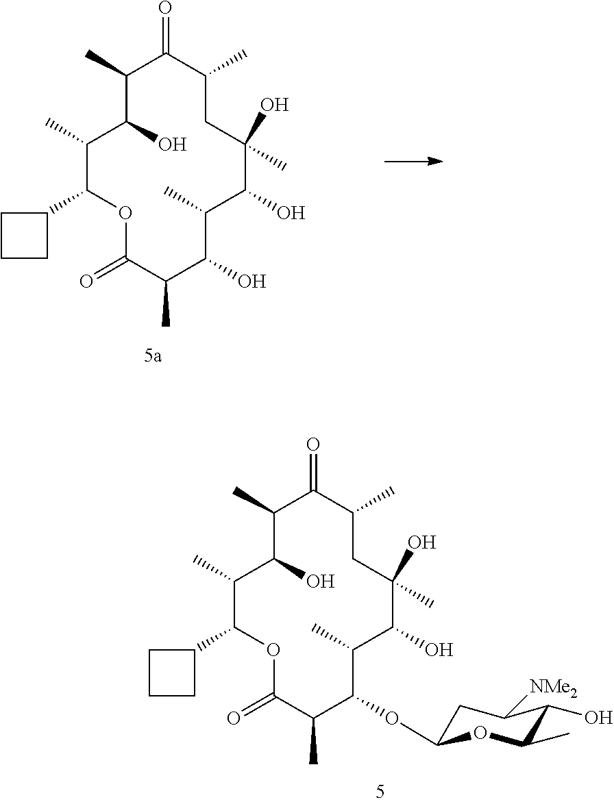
C1(C)C(O)C(C)C(C2CCC2)OC(=O)C(C)C(O)C(C)C(O)C(O)(C)CC(C)C1=O.C1(C)C(O)C(C)C(C2CCC2)OC(=O)C(C)C(OC2CC([NMe2])C(O)C(C)O2)C(C)C(O)C(O)(C)CC(C)C1=O
